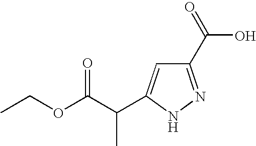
C1(C(=O)O)=NNC(C(C(OCC)=O)C)=C1
